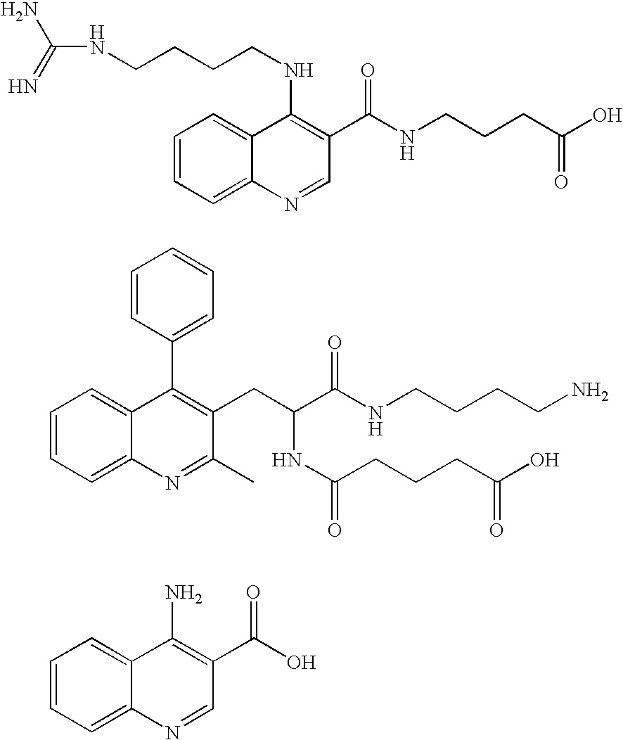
C1=CC=C2C(=C1)C(NCCCCNC(N)=N)=C(C(NCCCC(O)=O)=O)C=N2.C1=CC=C2C(=C1)C(C1=CC=CC=C1)=C(CC(C(NCCCCN)=O)NC(=O)CCCC(O)=O)C(C)=N2.C1=CC=C2C(=C1)C(N)=C(C(O)=O)C=N2
